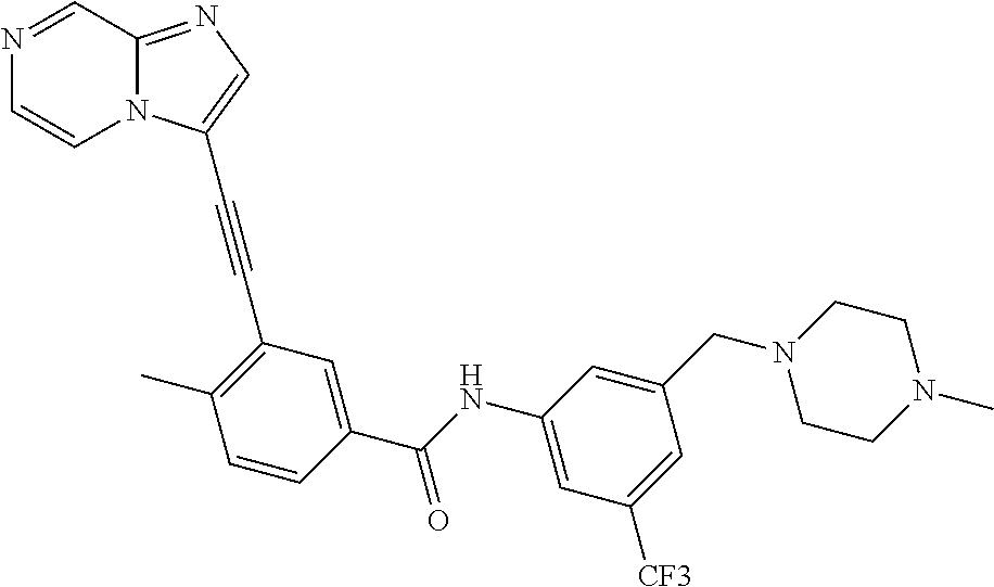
N1=CC2=NC=C(C#CC3=C(C)C=CC(C(NC4=CC([CF3])=CC(CN5CCN(C)CC5)=C4)=O)=C3)N2C=C1
